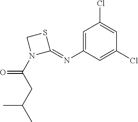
C1=C(N=C2SCN2C(CC(C)C)=O)C=C(Cl)C=C1Cl
